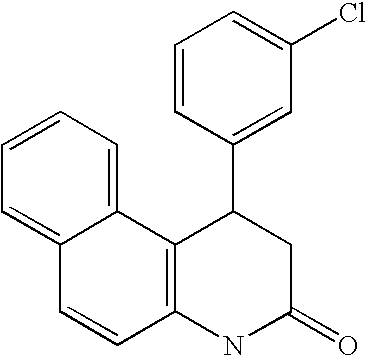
C12=C(NC(=O)CC1C1=CC(Cl)=CC=C1)C=CC1=CC=CC=C21
